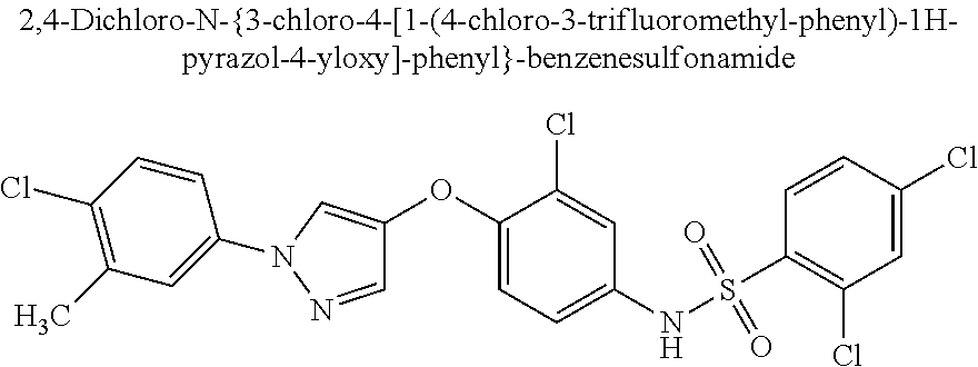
C1=NN(C2=CC(C)=C(Cl)C=C2)C=C1OC1=CC=C(NS(C2=C(Cl)C=C(Cl)C=C2)(=O)=O)C=C1Cl
